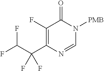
C1(F)=C(C(C(F)F)(F)F)N=CN([PMB])C1=O
